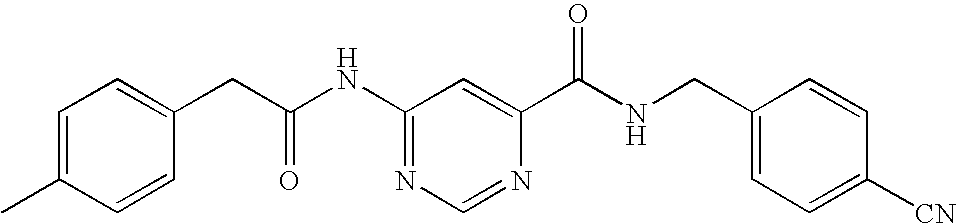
C1=C(C)C=CC(CC(NC2=NC=NC(C(NCC3=CC=C([CN])C=C3)=O)=C2)=O)=C1
